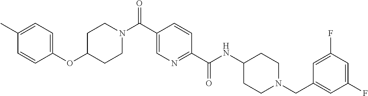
C1CN(C(C2=CN=C(C(=O)NC3CCN(CC4=CC(F)=CC(F)=C4)CC3)C=C2)=O)CCC1OC1=CC=C(C)C=C1
